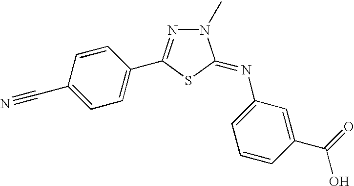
C1=C(C#N)C=CC(C2=NN(C)C(=NC3=CC=CC(C(O)=O)=C3)S2)=C1
